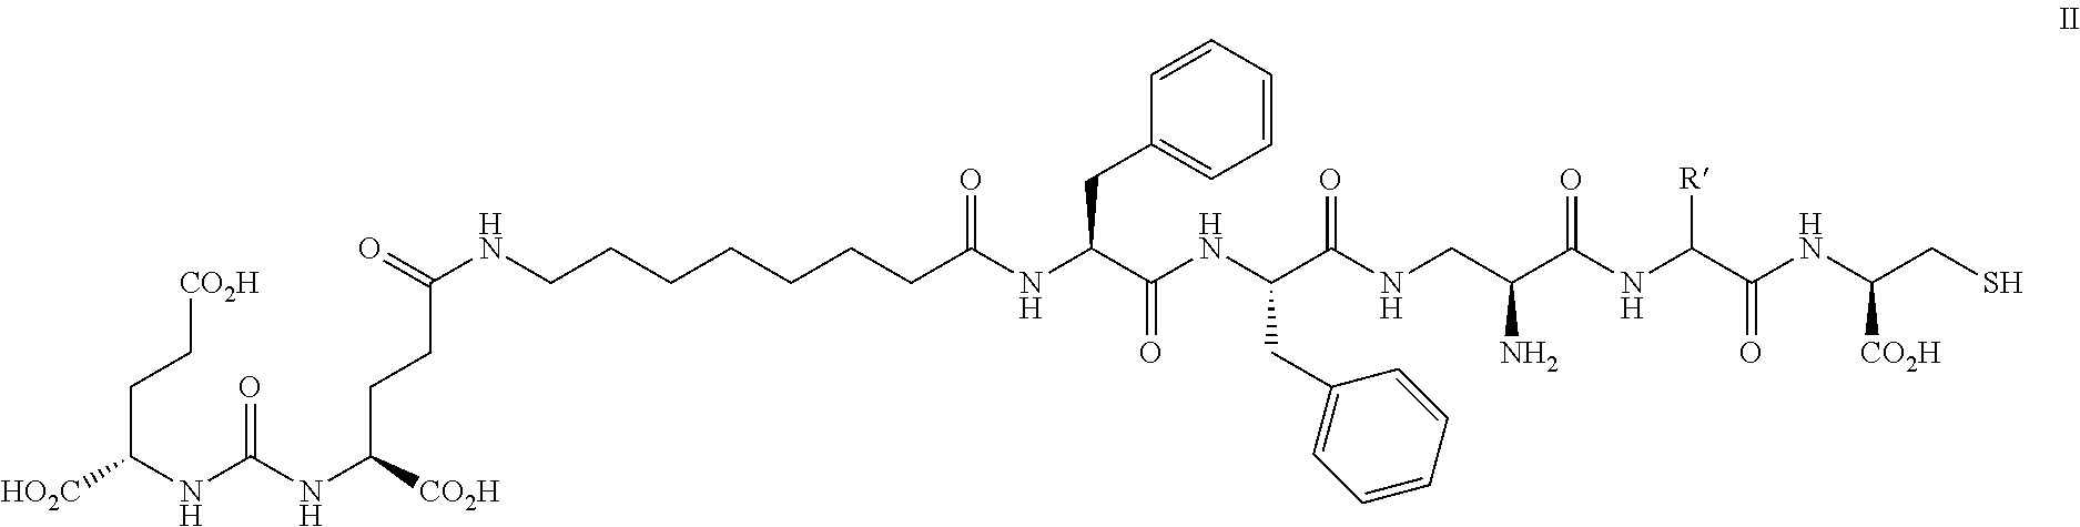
[HO2C]C(NC(NC([CO2H])CCC(NCCCCCCCC(NC(C(NC(C(NCC(C(NC(C(NC(CS)[CO2H])=O)[R])=O)N)=O)CC1=CC=CC=C1)=O)CC1=CC=CC=C1)=O)=O)=O)CC[CO2H]
